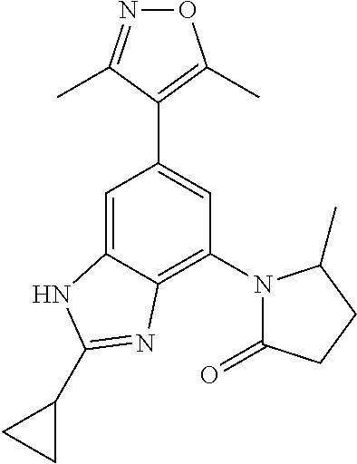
C1=C2C(=C(N3C(=O)CCC3C)C=C1C1=C(C)ON=C1C)N=C(C1CC1)N2
